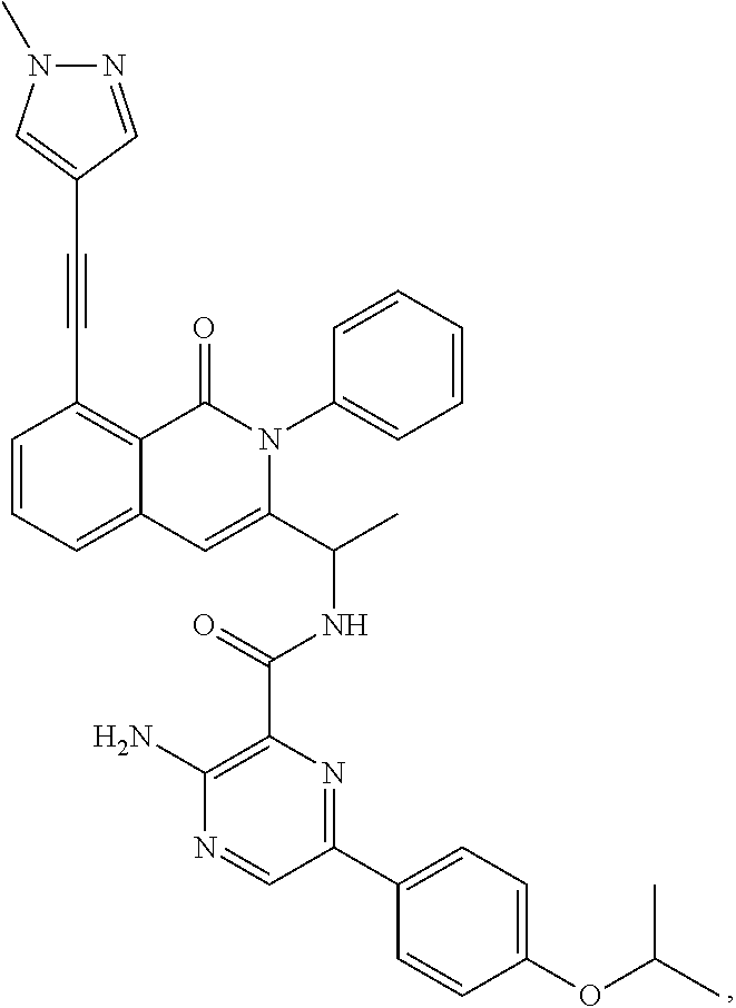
C12=CC=CC(C#CC3=CN(C)N=C3)=C1C(=O)N(C1=CC=CC=C1)C(C(C)NC(C1=C(N)N=CC(C3=CC=C(OC(C)C)C=C3)=N1)=O)=C2
